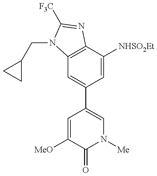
C12=C(C([NHSO2Et])=CC(C3=CN([Me])C(=O)C([MeO])=C3)=C1)N=C([F3C])N2CC1CC1
